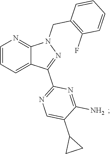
C1(C2=CN=C(C3=NN(CC4=C(F)C=CC=C4)C4=NC=CC=C34)N=C2N)CC1
